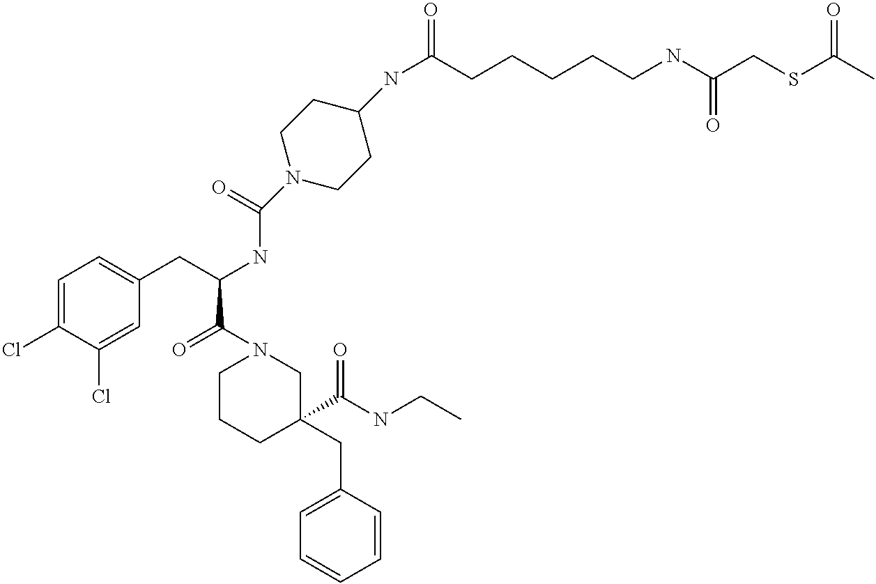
C1=C(Cl)C(Cl)=CC(CC(NC(N2CCC(NC(=O)CCCCCNC(CSC(C)=O)=O)CC2)=O)C(N2CCCC(CC3=CC=CC=C3)(C(NCC)=O)C2)=O)=C1
